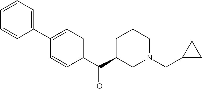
C1=CC=C(C2=CC=C(C(C3CN(CC4CC4)CCC3)=O)C=C2)C=C1
